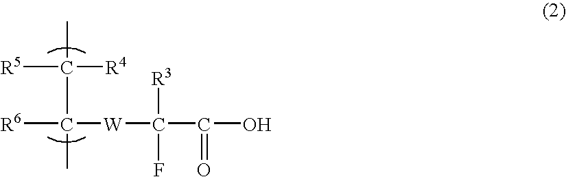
[R5]C([R4])(C([R6])([W]C(C(O)=O)([R3])F)C)C
